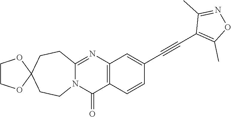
N12C(=NC3=C(C1=O)C=CC(C#CC1=C(C)ON=C1C)=C3)CCC1(CC2)OCCO1
